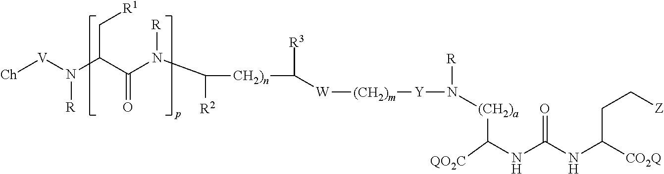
[Ch][V]N(C(C(N(C([CH2)n]C([R3])[W][(CH2)m][Y]N([R])[(CH2)a]C(NC(NC([CO2Q])CC[Z])=O)[QO2C])[R2])[R])=O)C[R1])[R]
